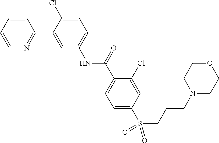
C1=CC=CN=C1C1=CC(NC(C2=CC=C(S(CCCN3CCOCC3)(=O)=O)C=C2Cl)=O)=CC=C1Cl
